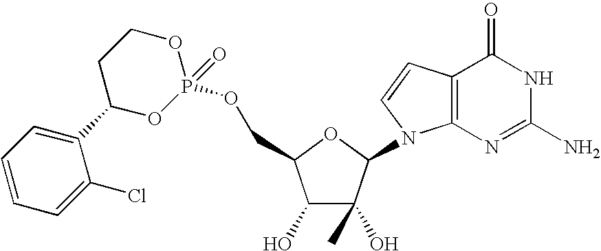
C1(O)C(O)(C)C(N2C3=C(C=C2)C(=O)NC(N)=N3)OC1COP1(=O)OCCC(C2=CC=CC=C2Cl)O1
